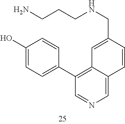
N(CC1=CC2=C(C3=CC=C(O)C=C3)C=NC=C2C=C1)CCCN
